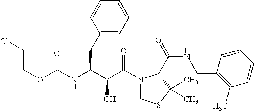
O(C(=O)NC(CC1=CC=CC=C1)C(C(N1CSC(C)(C)C1C(NCC1=C(C)C=CC=C1)=O)=O)O)CCCl
